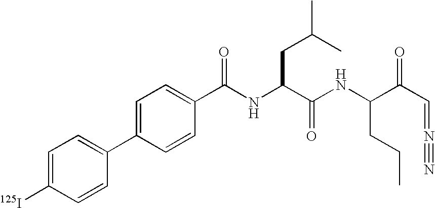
C1=C([125I])C=CC(C2=CC=C(C(=O)NC(C(NC(C(C=N#N)=O)CCC)=O)CC(C)C)C=C2)=C1
